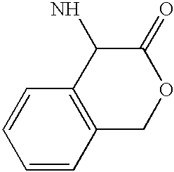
C1=CC2=C(C=C1)C(N)C(=O)OC2
